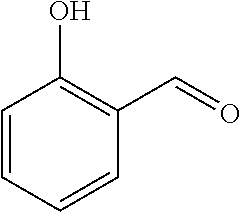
C1=CC=CC(C=O)=C1O
